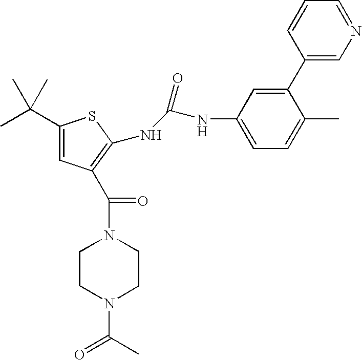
C1(C(C)(C)C)=CC(C(N2CCN(C(C)=O)CC2)=O)=C(NC(NC2=CC=C(C)C(C3=CN=CC=C3)=C2)=O)S1
